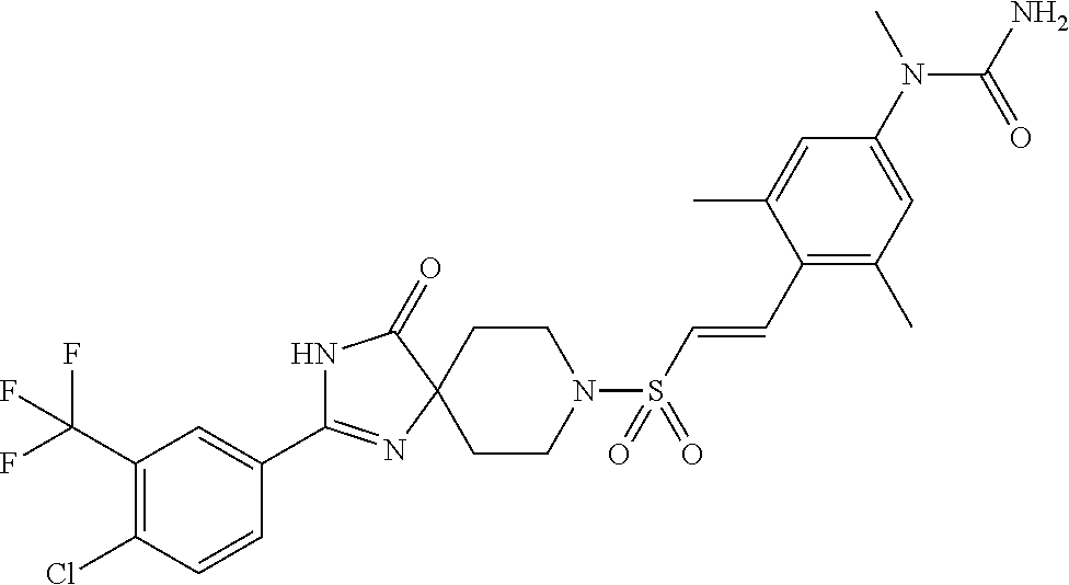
C1(C2=NC3(C(=O)N2)CCN(S(C=CC2=C(C)C=C(N(C)C(N)=O)C=C2C)(=O)=O)CC3)=CC(C(F)(F)F)=C(Cl)C=C1
